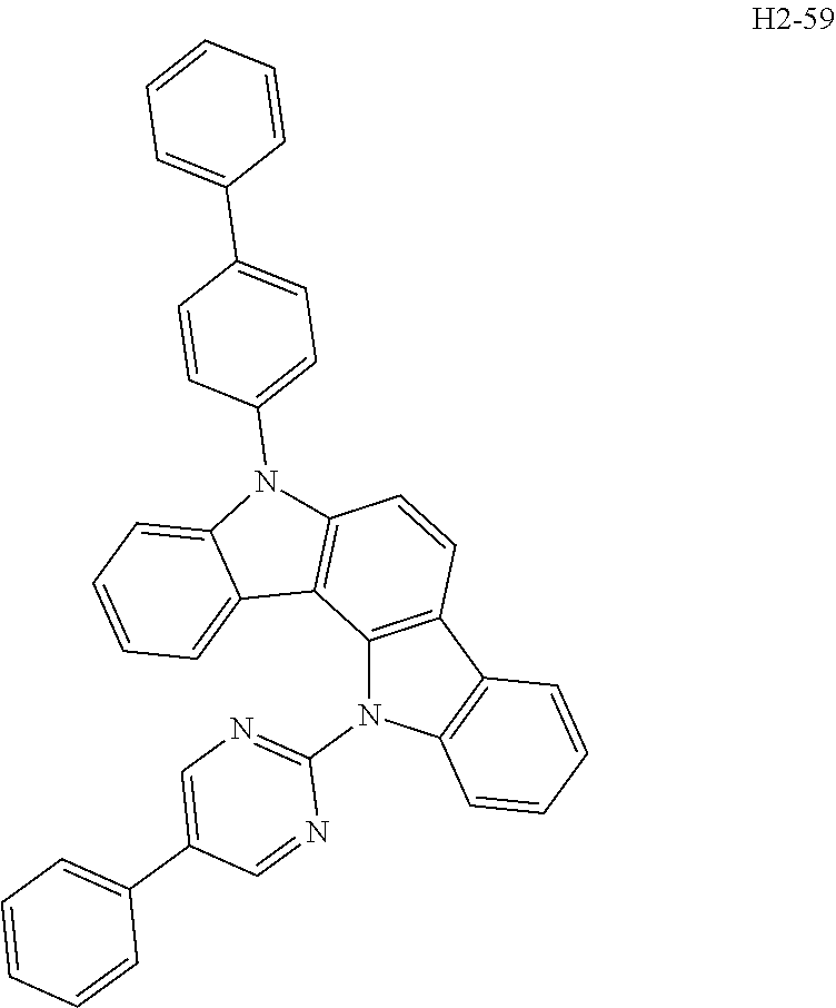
C12=C(C3=C(N1C1=NC=C(C4=CC=CC=C4)C=N1)C=CC=C3)C=CC1=C2C2=CC=CC=C2N1C1=CC=C(C2=CC=CC=C2)C=C1
